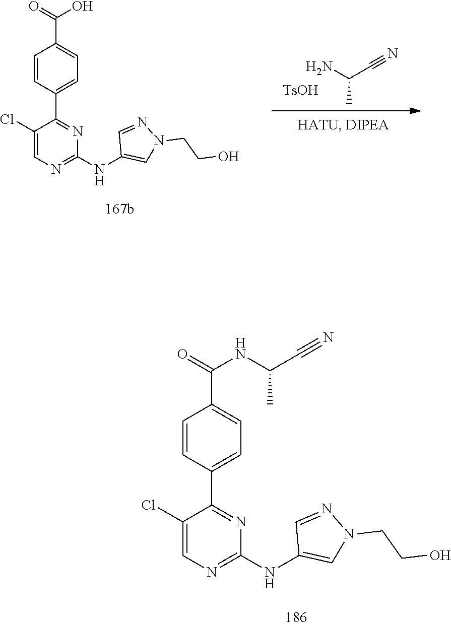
C1(NC2=CN(CCO)N=C2)=NC=C(Cl)C(C2=CC=C(C(=O)O)C=C2)=N1.NC(C#N)C.[TsOH].C1(NC2=CN(CCO)N=C2)=NC=C(Cl)C(C2=CC=C(C(=O)NC(C#N)C)C=C2)=N1
